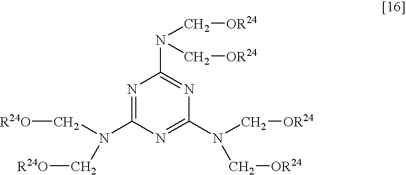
N1=C(N(C[R24O])C[R24O])N=C(N(C[OR24])C[OR24])N=C1N(C[OR24])C[OR24]
